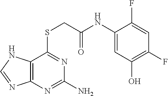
C1(NC(=O)CSC2=NC(N)=NC3=C2NC=N3)=CC(O)=C(F)C=C1F
